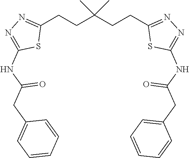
C1(CCC(CCC2=NN=C(NC(CC3=CC=CC=C3)=O)S2)(C)C)=NN=C(NC(CC2=CC=CC=C2)=O)S1
